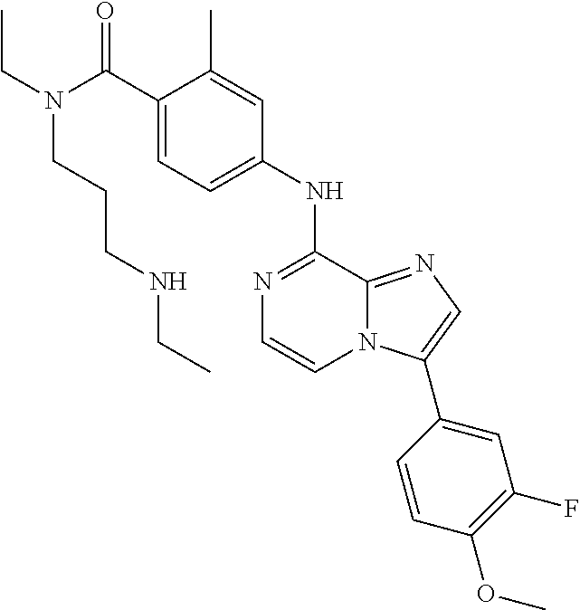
C(C1=CC=C(NC2=NC=CN3C2=NC=C3C2=CC(F)=C(OC)C=C2)C=C1C)(=O)N(CC)CCCNCC
